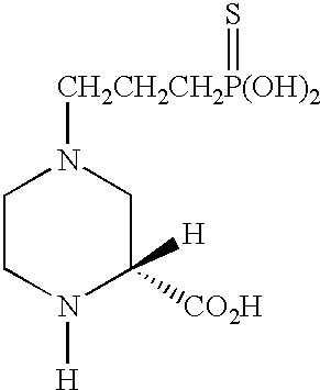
C1CN([H])C([CO2H])([H])CN1[CH2CH2CH2P(OH)2]=S
